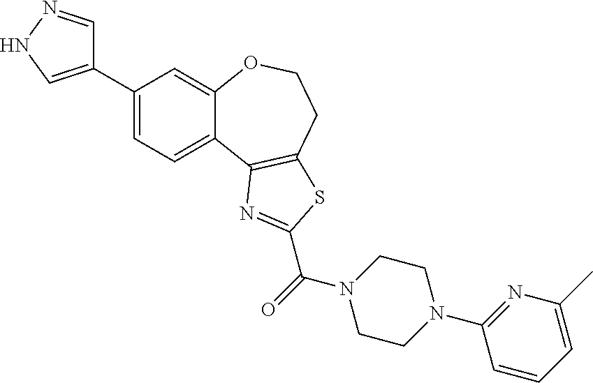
C1(C2=CNN=C2)=CC=C2C(=C1)OCCC1=C2N=C(C(N2CCN(C3=NC(C)=CC=C3)CC2)=O)S1
